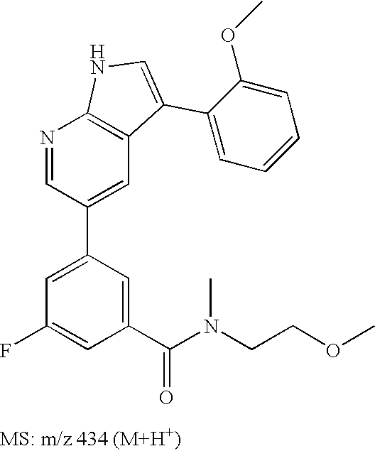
N1=CC(C2=CC(F)=CC(C(N(C)CCOC)=O)=C2)=CC2=C1NC=C2C1=CC=CC=C1OC
